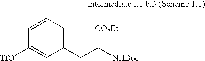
C1(CC([CO2Et])[NHBoc])=CC=CC([TfO])=C1
